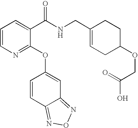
C1=CN=C(OC2=CC3=NON=C3C=C2)C(C(NCC2=CCC(OCC(O)=O)CC2)=O)=C1
